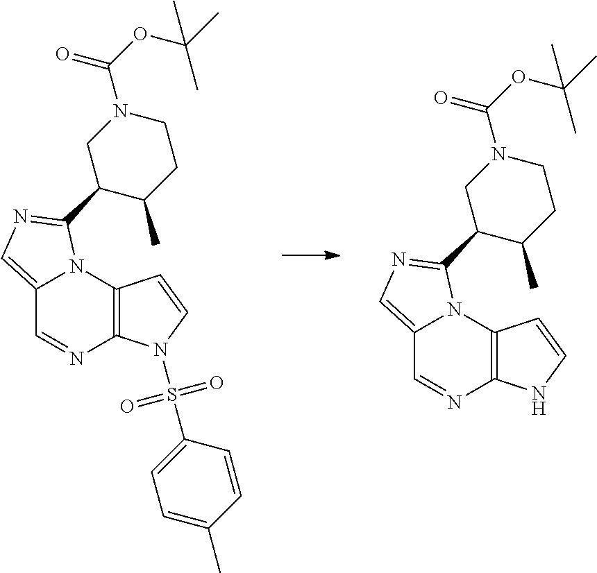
C12=CN=C(C3CN(C(OC(C)(C)C)=O)CCC3C)N1C1=C(N=C2)N(S(C2=CC=C(C)C=C2)(=O)=O)C=C1.C12=CN=C(C3CN(C(OC(C)(C)C)=O)CCC3C)N1C1=C(N=C2)NC=C1
